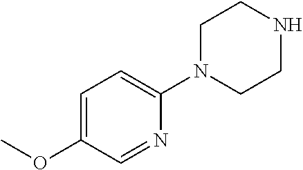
C1=C(OC)C=NC(N2CCNCC2)=C1
